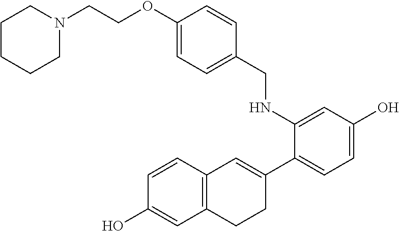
C1(CNC2=CC(O)=CC=C2C2=CC3=C(CC2)C=C(O)C=C3)=CC=C(OCCN2CCCCC2)C=C1
